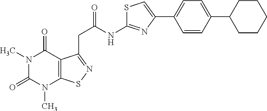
N1(C)C(=O)N(C)C2=C(C1=O)C(CC(NC1=NC(C3=CC=C(C4CCCCC4)C=C3)=CS1)=O)=NS2
